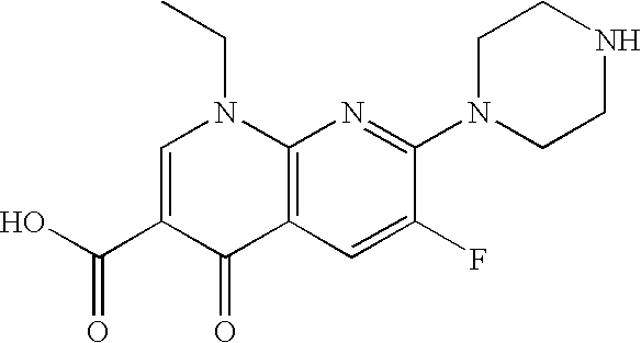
C12=C(C=C(F)C(N3CCNCC3)=N1)C(=O)C(C(O)=O)=CN2CC
